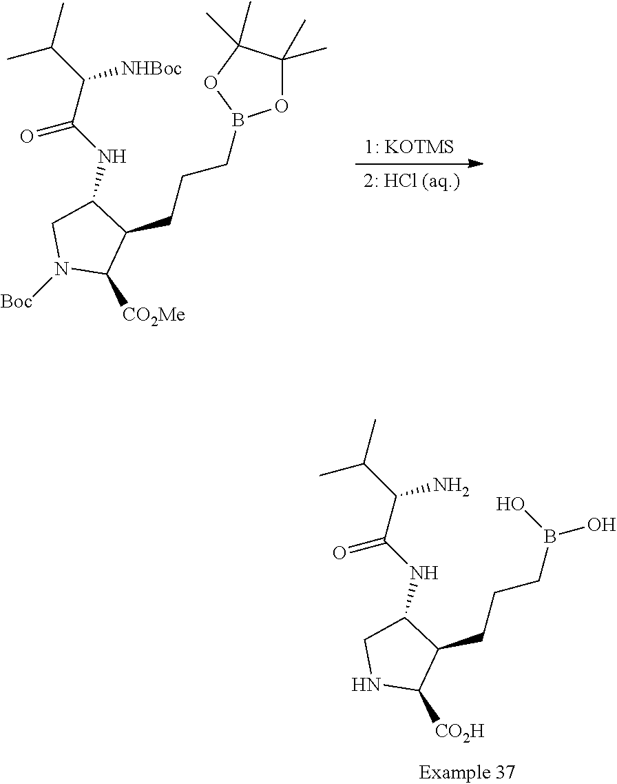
N1C([CO2H])C(CCCB(O)O)C(NC(=O)C(N)C(C)C)C1.[2: HCl (aq.)].[1: KOTMS].N1([Boc])C([CO2Me])C(CCCB2OC(C)(C)C(C)(C)O2)C(NC(=O)C([NHBoc])C(C)C)C1
